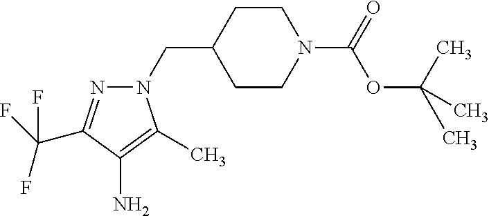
C1(CN2N=C(C(F)(F)F)C(N)=C2C)CCN(C(=O)OC(C)(C)C)CC1
